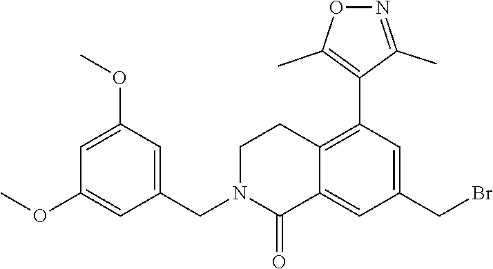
C1=C(OC)C=C(CN2C(=O)C3=CC(CBr)=CC(C4=C(C)ON=C4C)=C3CC2)C=C1OC
